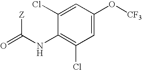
O=C(NC1=C(Cl)C=C(O[CF3])C=C1Cl)[Z]
